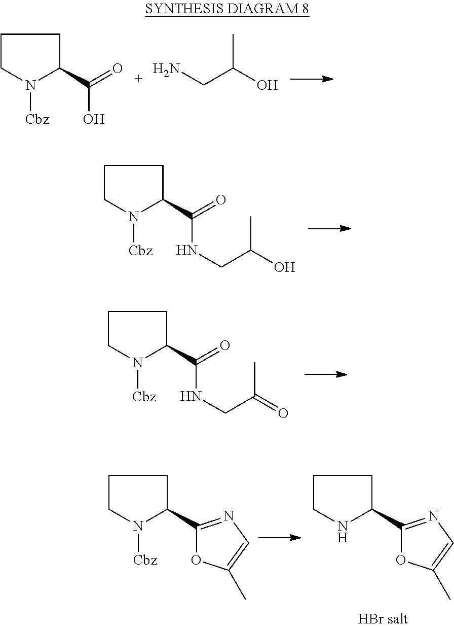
C1CN([Cbz])C(C(=O)O)C1.C(N)C(O)C.C1CN([Cbz])C(C(=O)NCC(O)C)C1.C1CN([Cbz])C(C(=O)NCC(=O)C)C1.C1CN([Cbz])C(C2=NC=C(C)O2)C1.C1CNC(C2=NC=C(C)O2)C1
